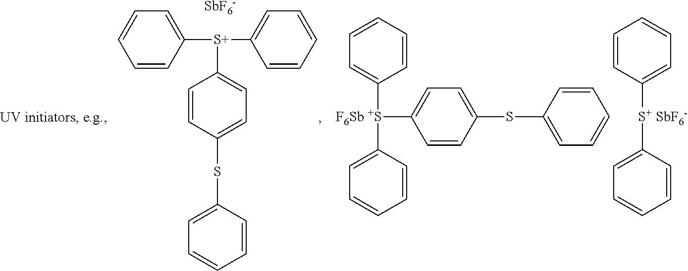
C1=CC([S+](C2=CC=CC=C2)C2=CC=C(SC3=CC=CC=C3)C=C2)=CC=C1.[SbF6-].C1=CC=CC=C1[F6Sb +S](C1=CC=CC=C1)C1=CC=C(SC2=CC=CC=C2)C=C1.[S+ SbF6-](C1=CC=CC=C1)C1=CC=CC=C1
